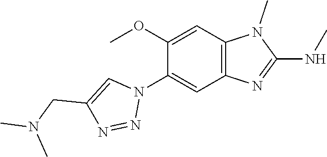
C12=C(C=C(OC)C(N3C=C(CN(C)C)N=N3)=C1)N(C)C(NC)=N2
